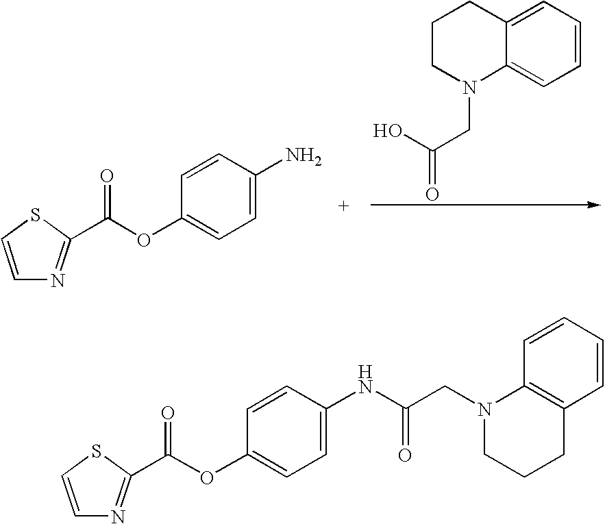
C(C(O)=O)N1C2=CC=CC=C2CCC1.O(C1=CC=C(N)C=C1)C(=O)C1=NC=CS1.N1(CC(=O)NC2=CC=C(OC(=O)C3=NC=CS3)C=C2)CCCC2=C1C=CC=C2
